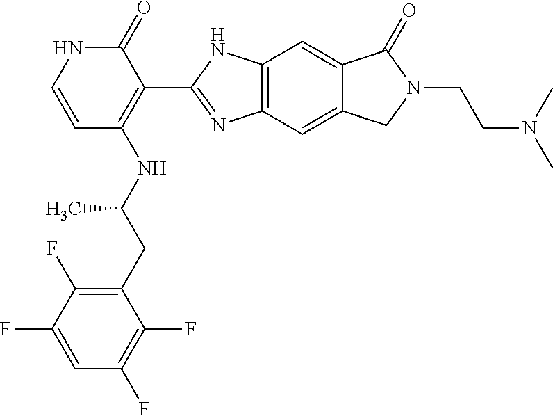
C1(=O)NC=CC(NC(CC2=C(F)C(F)=CC(F)=C2F)C)=C1C1=NC2=C(N1)C=C1C(=C2)CN(CCN(C)C)C1=O
